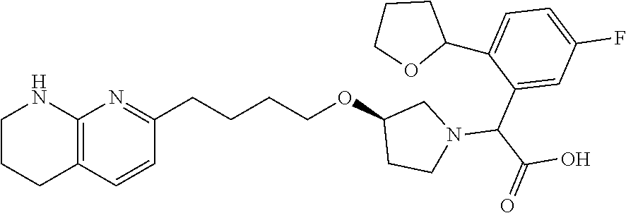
C1CCC2=C(N1)N=C(CCCCOC1CCN(C(C(=O)O)C3=CC(F)=CC=C3C3CCCO3)C1)C=C2
